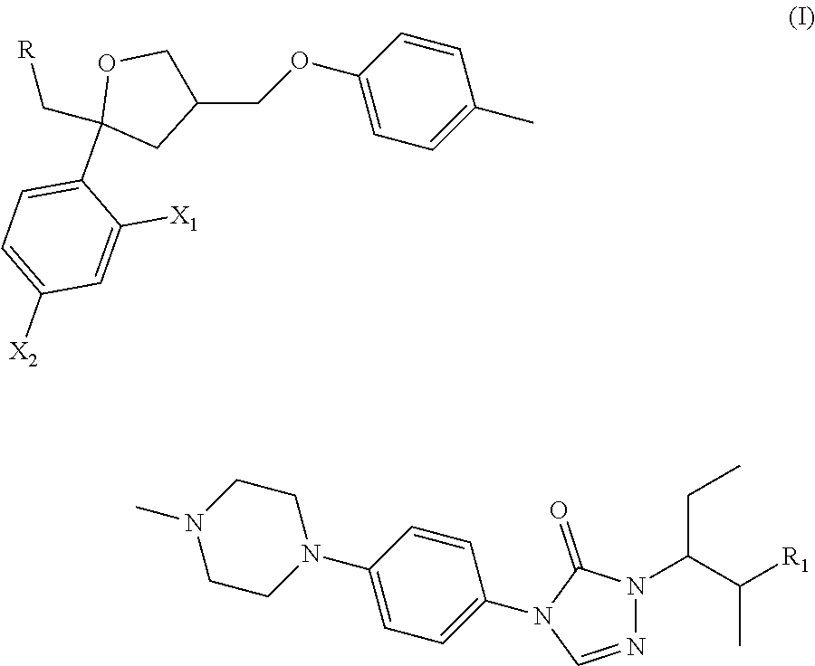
N1=CN(C2=CC=C(N3CCN(C)CC3)C=C2)C(=O)N1C(C(C)[R1])CC.C1(C)=CC=C(OCC2COC(C[R])(C3=CC=C([X2])C=C3[X1])C2)C=C1
